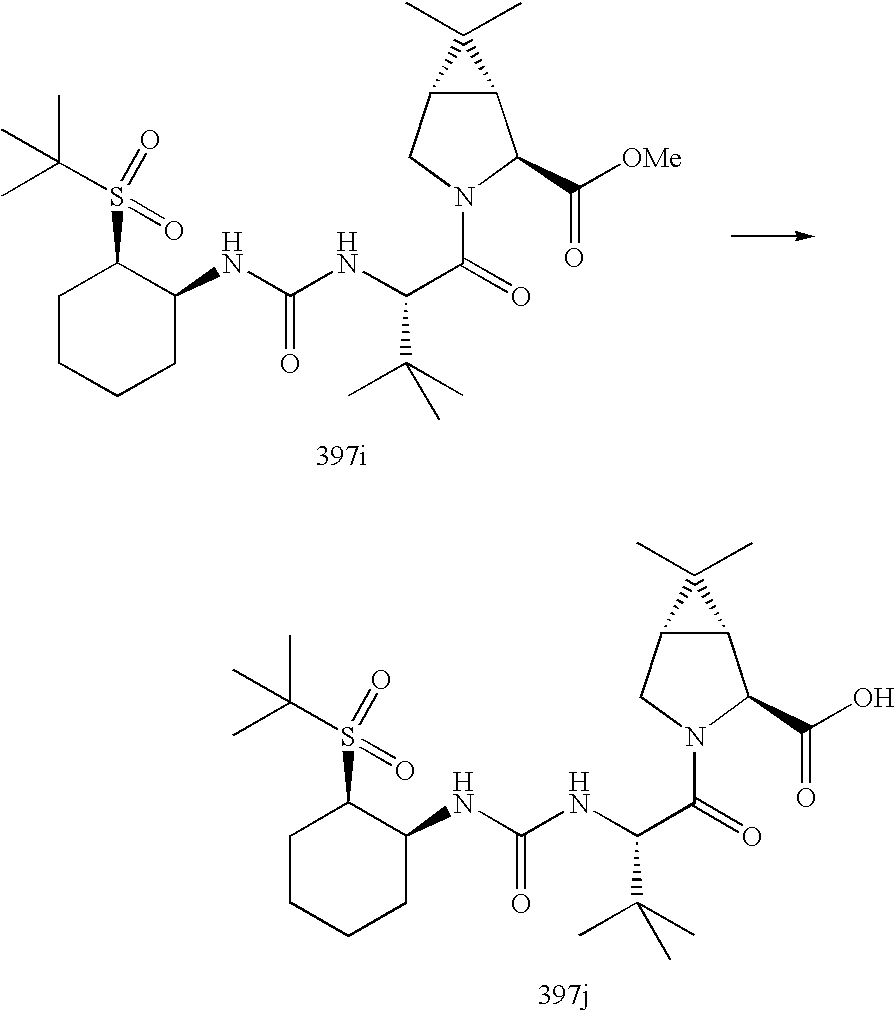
C1(S(C(C)(C)C)(=O)=O)CCCCC1NC(NC(C(=O)N1CC2C(C1C(O)=O)C2(C)C)C(C)(C)C)=O.C1(S(C(C)(C)C)(=O)=O)CCCCC1NC(NC(C(=O)N1CC2C(C1C([OMe])=O)C2(C)C)C(C)(C)C)=O
